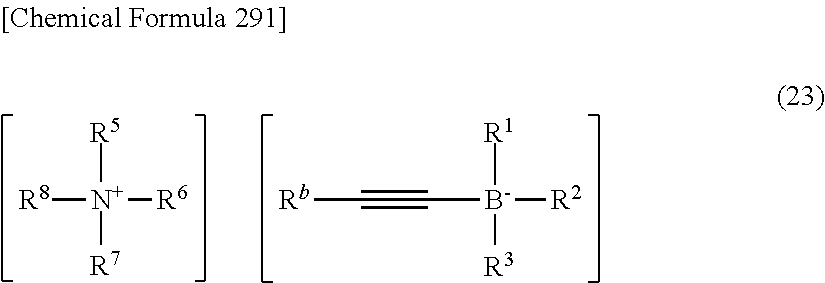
[R8][N+]([R6])([R5])[R7].[Rb]C#C[B-]([R2])([R1])[R3]
